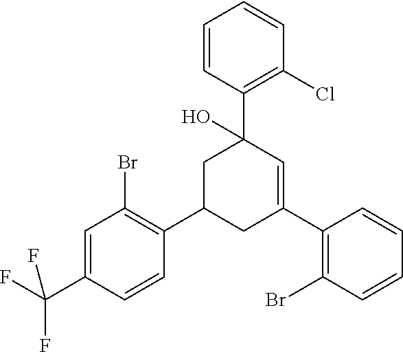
C1(C(F)(F)F)=CC(Br)=C(C2CC(C3=C(Br)C=CC=C3)=CC(C3=C(Cl)C=CC=C3)(O)C2)C=C1
